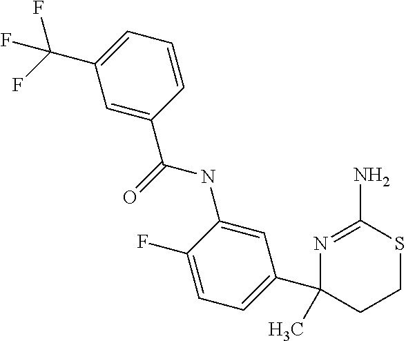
C1=C(NC(=O)C2=CC(C(F)(F)F)=CC=C2)C(F)=CC=C1C1(C)CCSC(N)=N1
